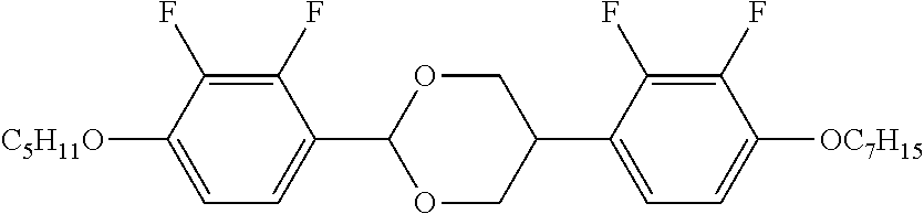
C1(F)=C(F)C([C5H11O])=CC=C1C1OCC(C2=CC=C([OC7H15])C(F)=C2F)CO1
